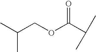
C(OC(C(C)C)=O)C(C)C
